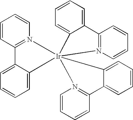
C1=CC2=N(C=C1)[Ir]13(C4=CC=CC=C24)(N2=C(C4=CC=CC=C41)C=CC=C2)N1=C(C=CC=C1)C1=CC=CC=C13
